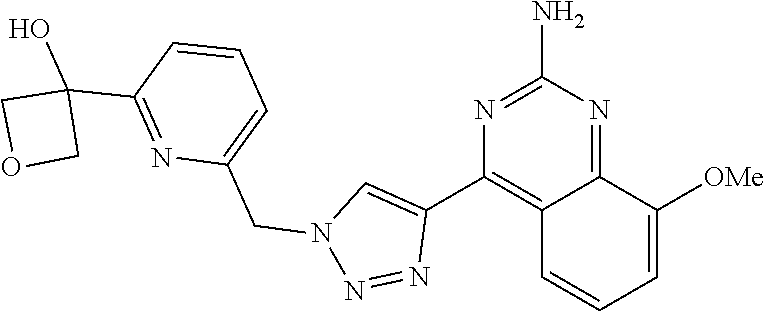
N1=C(N)N=C2C(=C1C1=CN(CC3=CC=CC(C4(O)COC4)=N3)N=N1)C=CC=C2[OMe]
